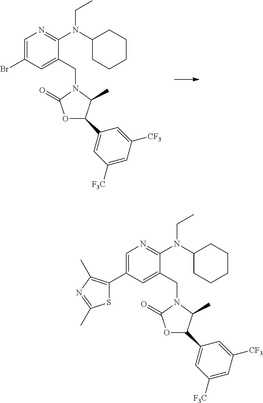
C1=C(Br)C=C(CN2C(=O)OC(C3=CC([F3C])=CC([CF3])=C3)C2C)C(N(C2CCCCC2)CC)=N1.C1=C(C2=C(C)N=C(C)S2)C=C(CN2C(=O)OC(C3=CC([F3C])=CC([CF3])=C3)C2C)C(N(C2CCCCC2)CC)=N1
